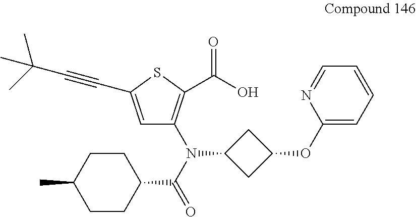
C1(N(C(C2CCC(C)CC2)=O)C2=C(C(=O)O)SC(C#CC(C)(C)C)=C2)CC(OC2=CC=CC=N2)C1
